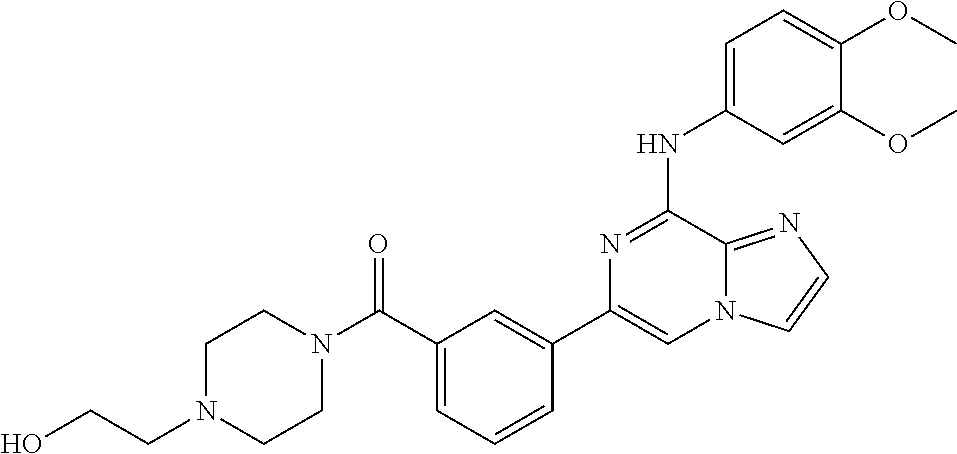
C1=C(NC2=NC(C3=CC(C(=O)N4CCN(CCO)CC4)=CC=C3)=CN3C2=NC=C3)C=C(OC)C(OC)=C1
